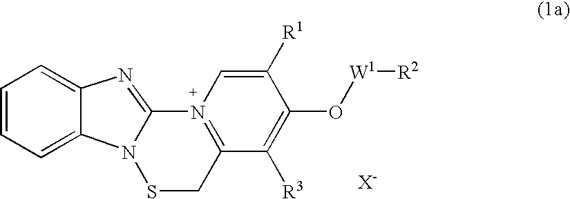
C1=CC=C2C(=C1)N=C1N3=C(CSN21)C([R3])=C(O[W1][R2])C([R1])=C3
